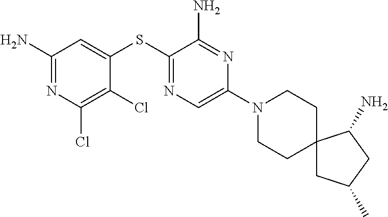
C1=C(SC2=NC=C(N3CCC4(CC3)CC(C)CC4N)N=C2N)C(Cl)=C(Cl)N=C1N
